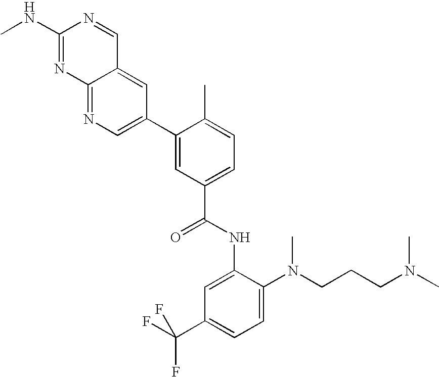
C1(C2=CC(C(=O)NC3=CC(C(F)(F)F)=CC=C3N(CCCN(C)C)C)=CC=C2C)=CN=C2C(=C1)C=NC(NC)=N2
